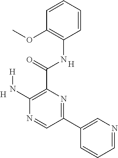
C1(N[H])=C(C(NC2=C(OC)C=CC=C2)=O)N=C(C2=CN=CC=C2)C=N1.[H].[H]
